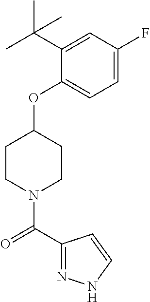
C1(OC2CCN(C(C3=NNC=C3)=O)CC2)=CC=C(F)C=C1C(C)(C)C
